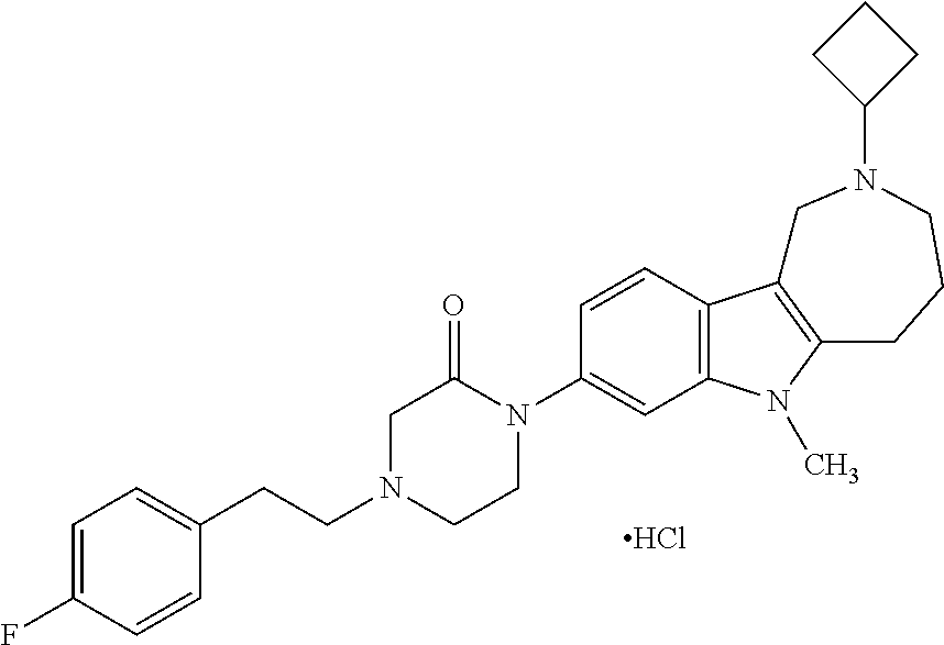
C1=C(F)C=CC(CCN2CCN(C3=CC4=C(C=C3)C3=C(N4C)CCCN(C4CCC4)C3)C(=O)C2)=C1.Cl
